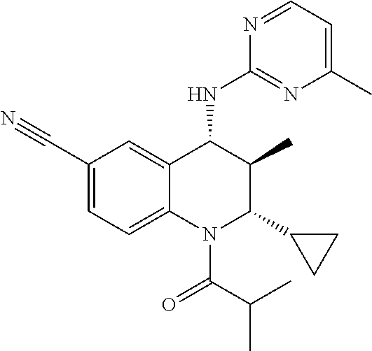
C1(C#N)=CC=C2C(=C1)C(NC1=NC(C)=CC=N1)C(C)C(C1CC1)N2C(=O)C(C)C
